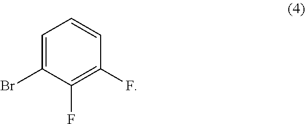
C1(Br)=CC=CC(F)=C1F
